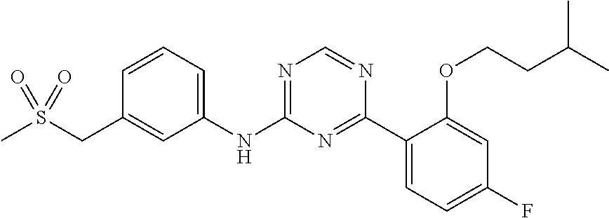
C1(NC2=NC=NC(C3=CC=C(F)C=C3OCCC(C)C)=N2)=CC=CC(CS(C)(=O)=O)=C1
